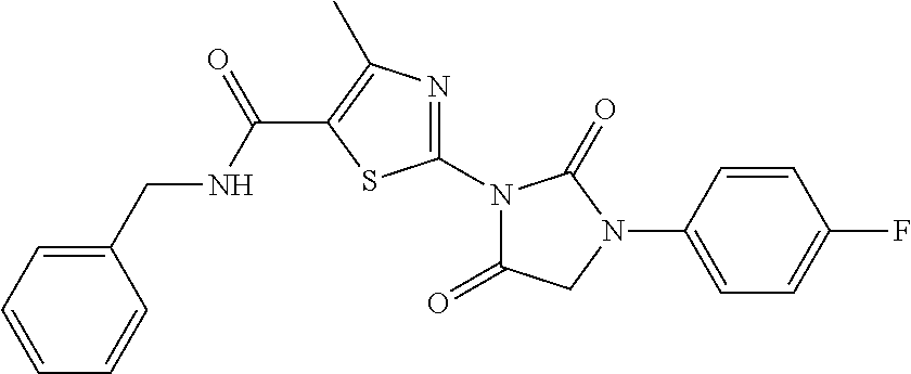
C1(CNC(C2=C(C)N=C(N3C(=O)CN(C4=CC=C(F)C=C4)C3=O)S2)=O)=CC=CC=C1
